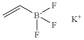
C=C[B-](F)(F)F.[K]
